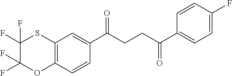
C12=C(C=CC(C(CCC(C3=CC=C(F)C=C3)=O)=O)=C1)OC(F)(F)C(F)(F)S2
